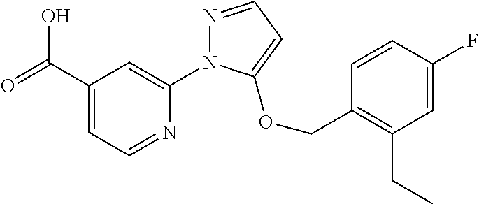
C1(C(=O)O)=CC=NC(N2N=CC=C2OCC2=C(CC)C=C(F)C=C2)=C1
